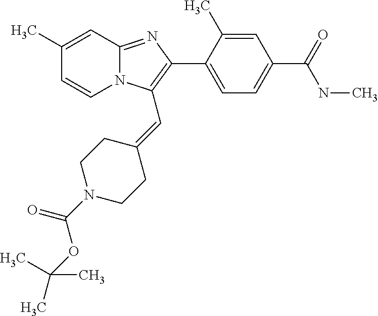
C1(C)=CC(C(NC)=O)=CC=C1C1=C(C=C2CCN(C(=O)OC(C)(C)C)CC2)N2C(=N1)C=C(C)C=C2
